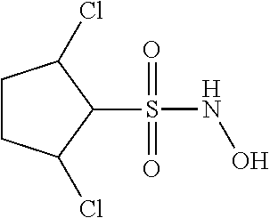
C1CC(Cl)C(S(=O)(=O)NO)C1Cl
